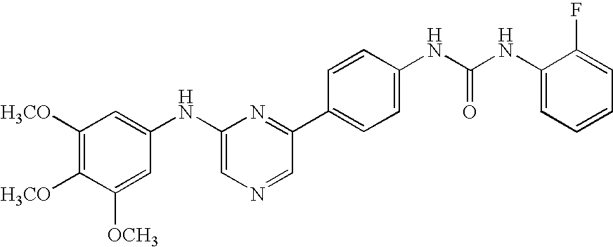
C1([H3CO])=C([H3CO])C([OCH3])=CC(NC2=CN=CC(C3=CC=C(NC(NC4=CC=CC=C4F)=O)C=C3)=N2)=C1
